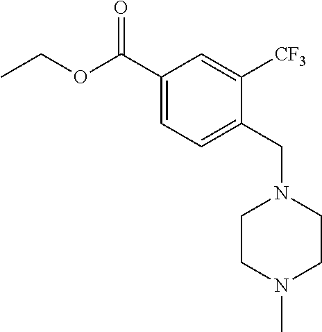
C1(C(OCC)=O)=CC=C(CN2CCN(C)CC2)C([CF3])=C1
